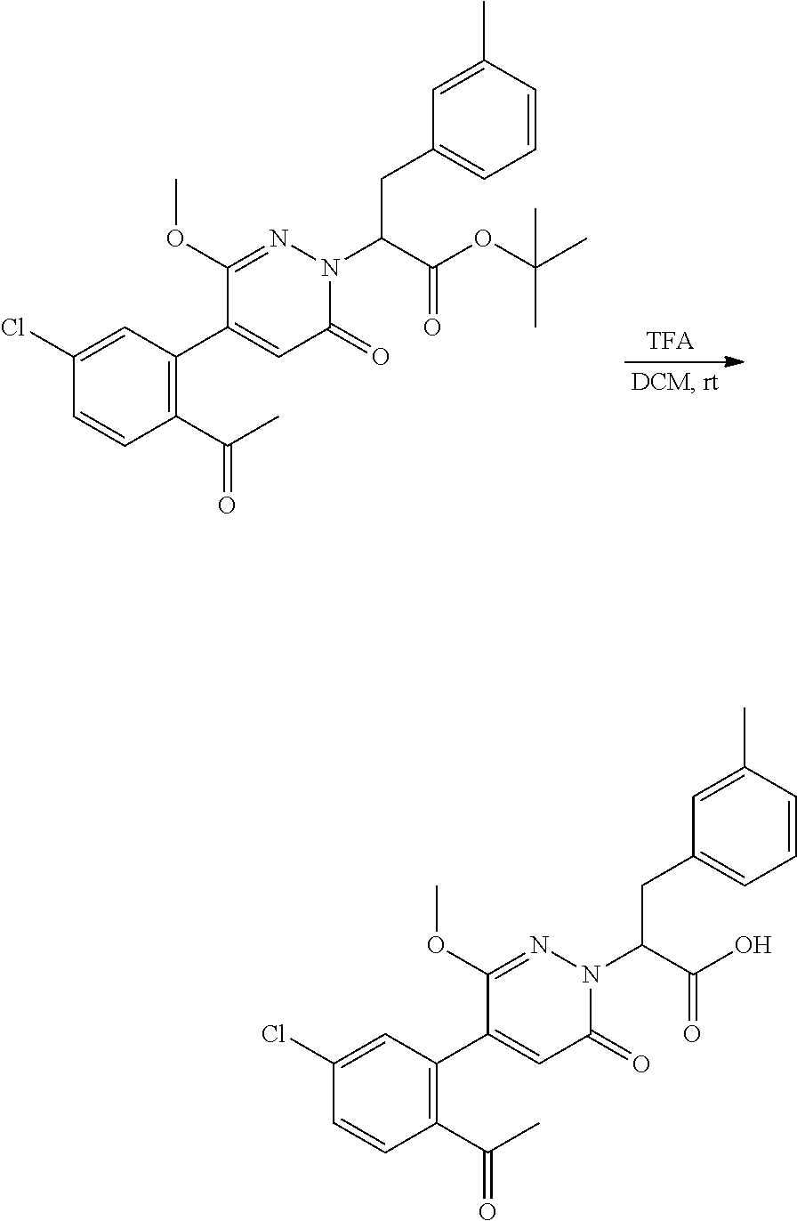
COC1=NN(C(C(OC(C)(C)C)=O)CC2=CC=CC(C)=C2)C(=O)C=C1C1=C(C(C)=O)C=CC(Cl)=C1.COC1=NN(C(C(O)=O)CC2=CC=CC(C)=C2)C(=O)C=C1C1=C(C(C)=O)C=CC(Cl)=C1
